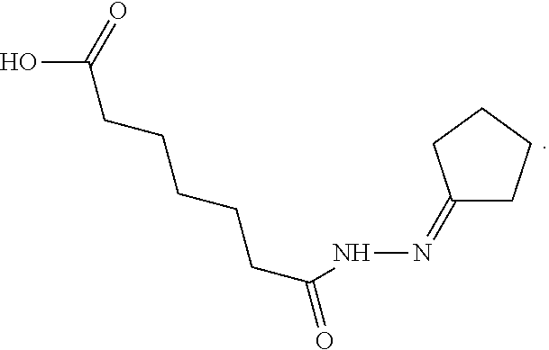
OC(=O)CCCCCC(=O)NN=C1CCCC1
